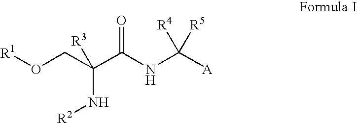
O(CC(C(NC([A])([R4])[R5])=O)([R3])N[R2])[R1]
